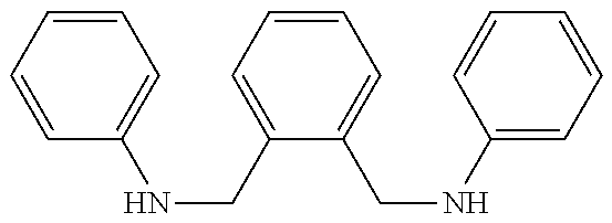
C1=CC=CC=C1NCC1=CC=CC=C1CNC1=CC=CC=C1
